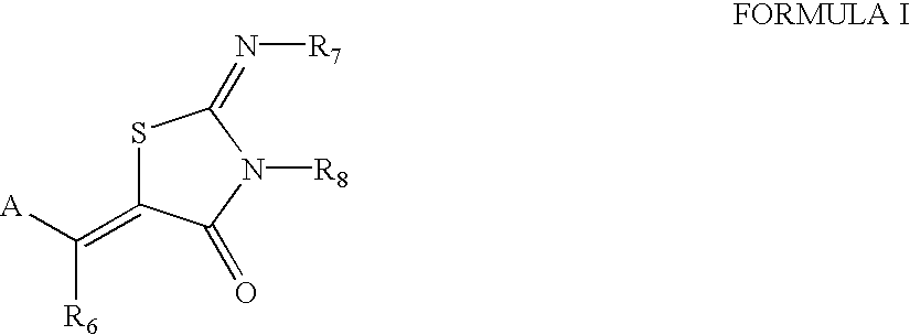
S1C(=C([A])[R6])C(=O)N([R8])C1=N[R7]
